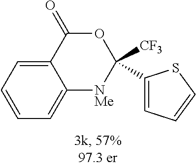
C1=CC=C2C(=C1)[NMe]C(C1=CC=CS1)([CF3])OC2=O
